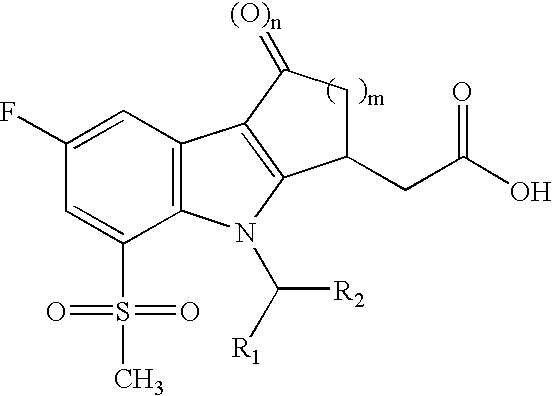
C1(F)=CC2=C(C(S(=O)(=O)C)=C1)N(C([R1])[R2])C1=C2C(=[(O)n])CC1CC(O)=O
